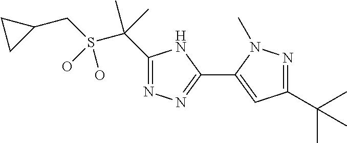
S(C(C)(C)C1=NN=C(C2=CC(C(C)(C)C)=NN2C)N1)(CC1CC1)(O)O
